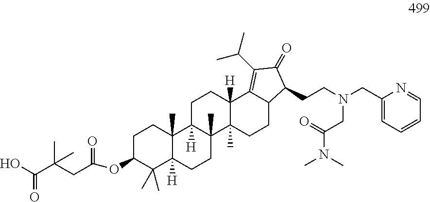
OC(C(CC(=O)OC1C(C)(C)C2([H])C(C)(CC1)C1([H])C(C)(CC2)C2(C)C([H])(CC1)C1=C(C(C)C)C(=O)C(CCN(CC3=CC=CC=N3)CC(=O)N(C)C)C1CC2)(C)C)=O
